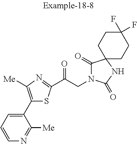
C1=CC=C(C2=C([Me])N=C(C(CN3C(=O)C4(NC3=O)CCC(F)(F)CC4)=O)S2)C([Me])=N1
